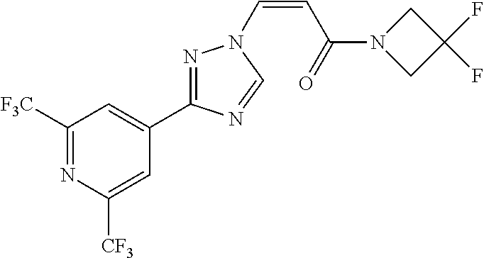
C1([F3C])=NC([CF3])=CC(C2=NN(C=CC(N3CC(F)(F)C3)=O)C=N2)=C1
